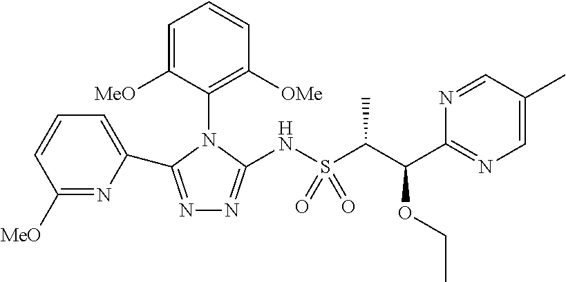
N1=C(C2=CC=CC([MeO])=N2)N(C2=C([OMe])C=CC=C2[MeO])C(NS(C(C)C(OCC)C2=NC=C(C)C=N2)(=O)=O)=N1
